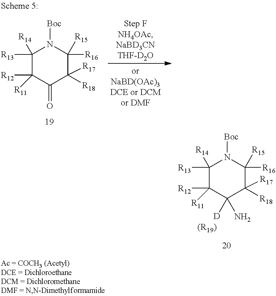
C1([R13])([R14])C([R11])([R12])C(=O)C([R18])([R17])C([R16])([R15])N1[Boc].C1([R13])([R14])C([R11])([R12])C(N)([D])C([R18])([R17])C([R16])([R15])N1[Boc].[(R19)]
